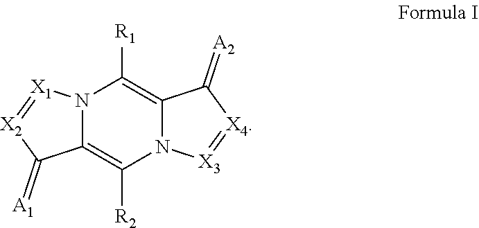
N12C(=C([R2])N3C(=C1[R1])C(=[A2])[X4]=[X3]3)C(=[A1])[X2]=[X1]2
